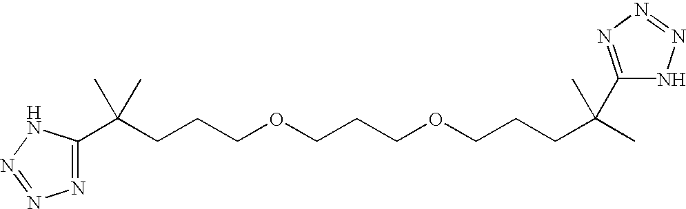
N1=C(C(CCCOCCCOCCCC(C)(C)C2=NN=NN2)(C)C)NN=N1
